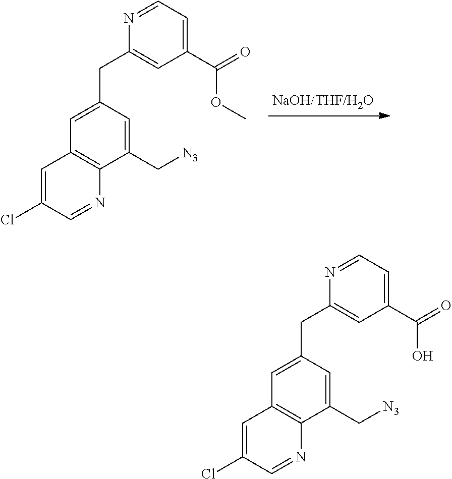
C1=NC(CC2=CC3=C(N=CC(Cl)=C3)C(C[N3])=C2)=CC(C(OC)=O)=C1.C1=NC(CC2=CC3=C(N=CC(Cl)=C3)C(C[N3])=C2)=CC(C(O)=O)=C1
